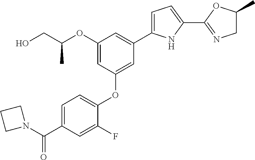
C1(OC(CO)C)=CC(OC2=CC=C(C(=O)N3CCC3)C=C2F)=CC(C2=CC=C(C3=NCC(C)O3)N2)=C1
